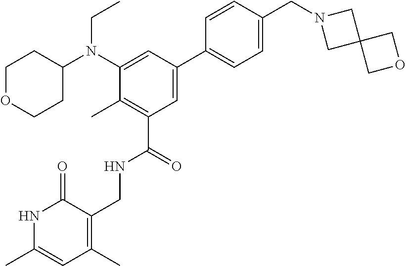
CCN(C1CCOCC1)C1=CC(C2=CC=C(CN3CC4(C3)COC4)C=C2)=CC(C(NCC2=C(C)C=C(C)NC2=O)=O)=C1C
